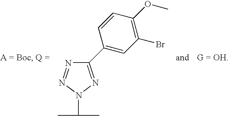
N1=NN(C(C)C)N=C1C1=CC(Br)=C(OC)C=C1
